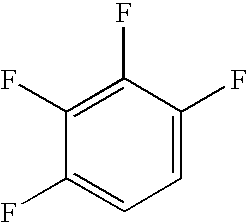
C1=C(F)C(F)=C(F)C(F)=C1
